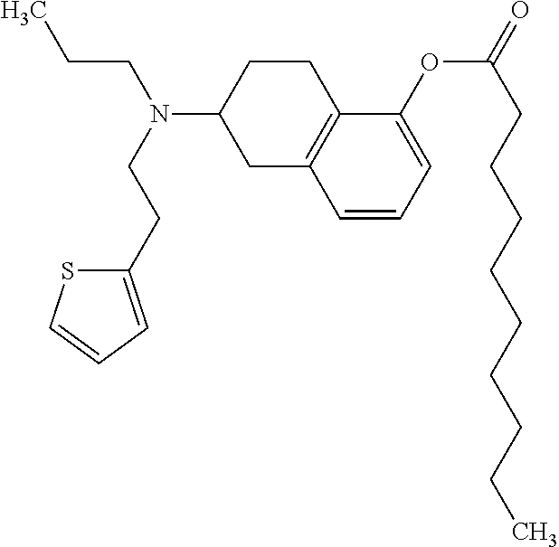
C1(OC(CCCCCCCCC)=O)=CC=CC2=C1CCC(N(CCC)CCC1=CC=CS1)C2
